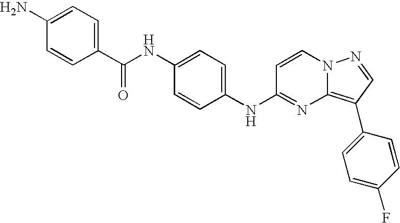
C1(NC(C2=CC=C(N)C=C2)=O)=CC=C(NC2=NC3=C(C4=CC=C(F)C=C4)C=NN3C=C2)C=C1
